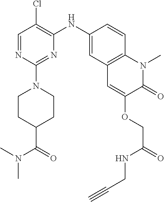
C1=NC(N2CCC(C(N(C)C)=O)CC2)=NC(NC2=CC3=C(C=C2)N(C)C(=O)C(OCC(=O)NCC#C)=C3)=C1Cl
